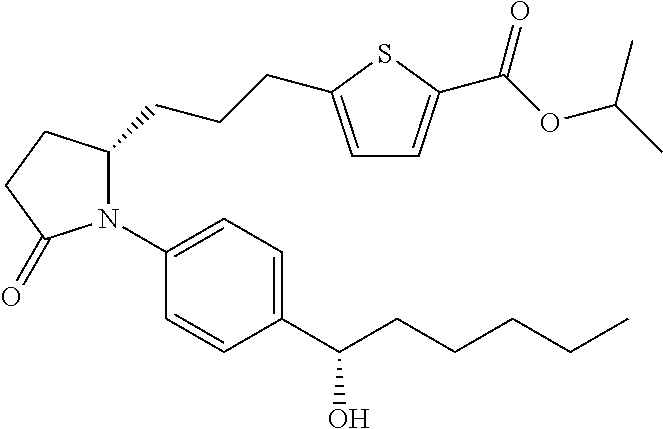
C1(C(CCCCC)O)=CC=C(N2C(CCCC3=CC=C(C(OC(C)C)=O)S3)CCC2=O)C=C1
